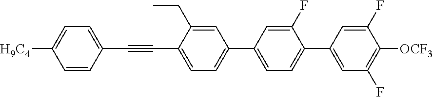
C1(C#CC2=CC=C(C3=CC=C(C4=CC(F)=C([OCF3])C(F)=C4)C(F)=C3)C=C2CC)=CC=C([H9C4])C=C1
